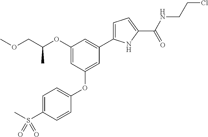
C1=C(S(C)(=O)=O)C=CC(OC2=CC(C3=CC=C(C(NCCCl)=O)N3)=CC(OC(COC)C)=C2)=C1
